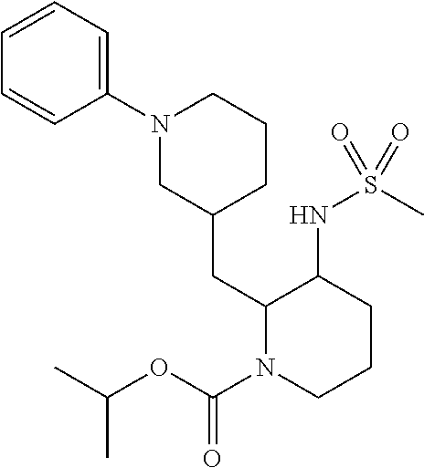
N1(C2=CC=CC=C2)CC(CC2N(C(OC(C)C)=O)CCCC2NS(C)(=O)=O)CCC1
